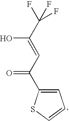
C(C=C(C(F)(F)F)O)(=O)C1=CC=CS1
